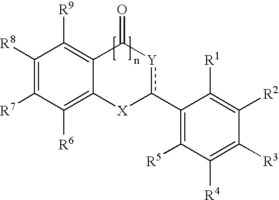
C1([R8])=C([R7])C([R6])=C2C(=C1[R9])C(=O)[Y]c(C1=C([R5])C([R4])=C([R3])C([R2])=C1[R1])[X]2
